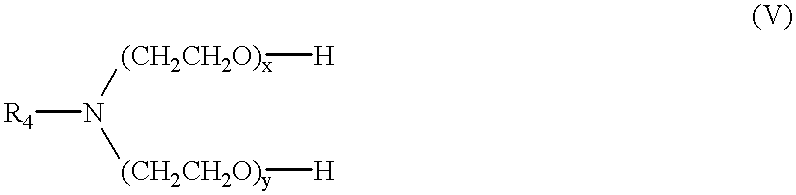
[(CH2CH2O)y](N([(CH2CH2O)x][H])[R4])[H]
